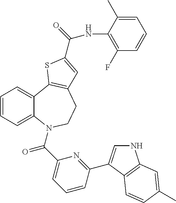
C1=CC=C2C(=C1)C1=C(CCN2C(C2=CC=CC(C3=CNC4=C3C=CC(C)=C4)=N2)=O)C=C(C(=O)NC2=C(F)C=CC=C2C)S1
